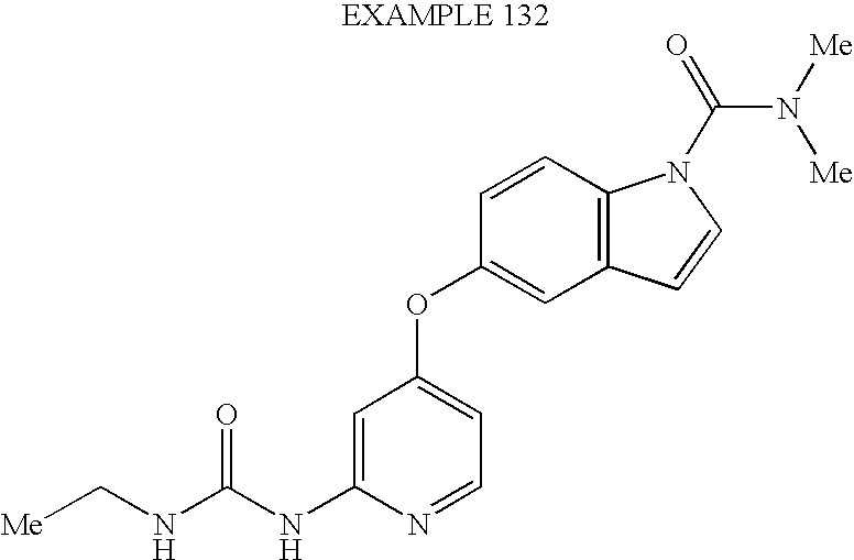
C(NC(NC1=CC(OC2=CC3=C(C=C2)N(C(=O)N([Me])[Me])C=C3)=CC=N1)=O)[Me]
